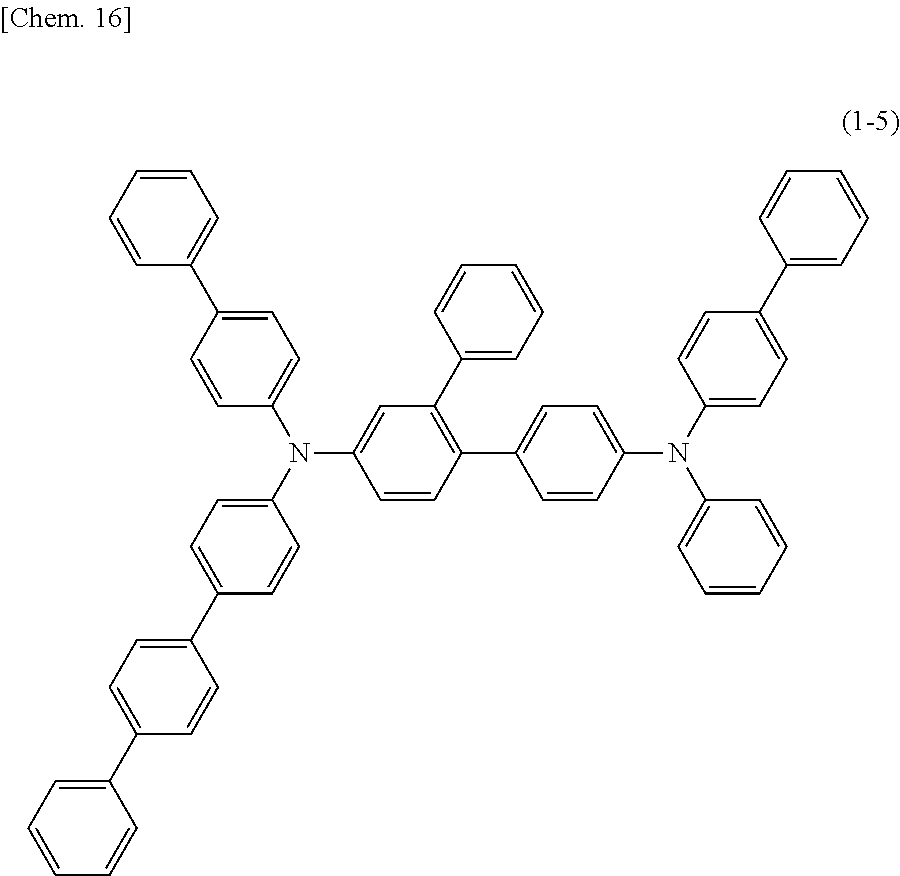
C1=CC=CC(C2=CC=C(N(C3=CC=C(C4=CC=C(C5=CC=CC=C5)C=C4)C=C3)C3=CC(C4=CC=CC=C4)=C(C4=CC=C(N(C5=CC=CC=C5)C5=CC=C(C6=CC=CC=C6)C=C5)C=C4)C=C3)C=C2)=C1
